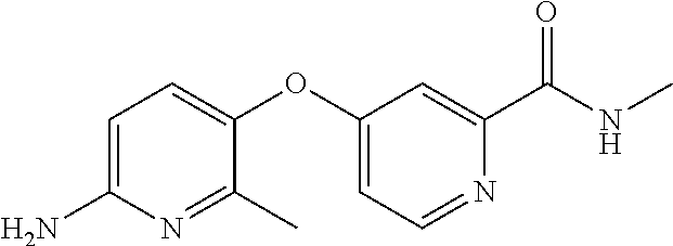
C1=C(N)N=C(C)C(OC2=CC=NC(C(NC)=O)=C2)=C1
